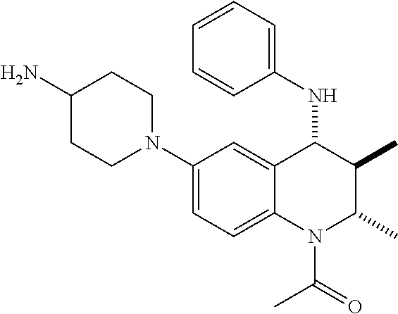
C1(N2CCC(N)CC2)=CC=C2C(=C1)C(NC1=CC=CC=C1)C(C)C(C)N2C(C)=O
